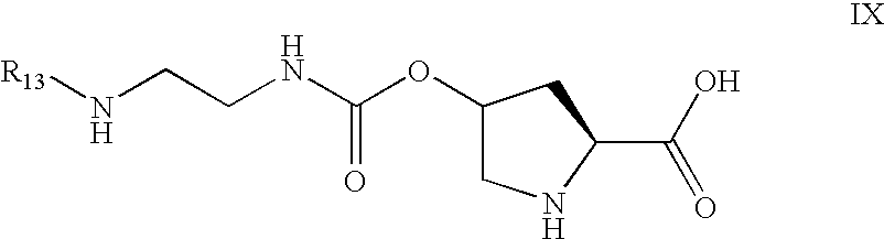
C1(OC(NCCN[R13])=O)CNC(C(=O)O)C1
